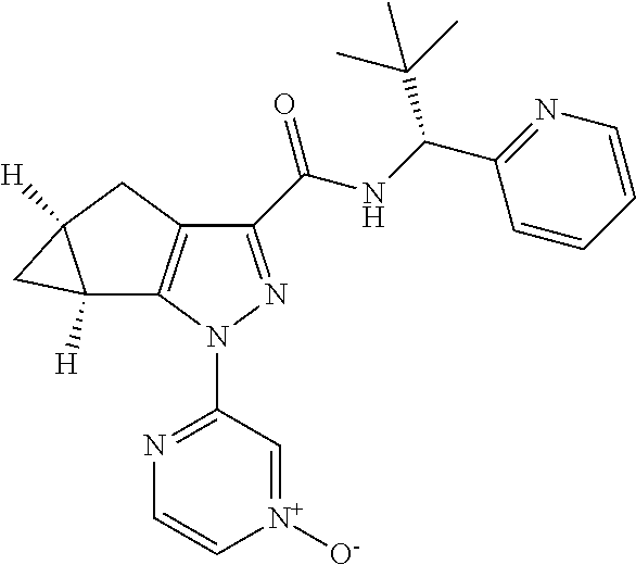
C1(C(NC(C2=NC=CC=C2)C(C)(C)C)=O)=NN(C2=NC=C[N+]([O-])=C2)C2=C1CC1([H])C2([H])C1
